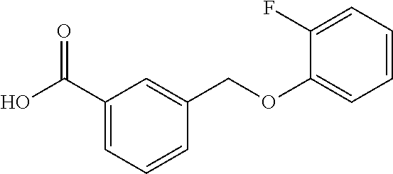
OC(C1=CC=CC(COC2=CC=CC=C2F)=C1)=O
